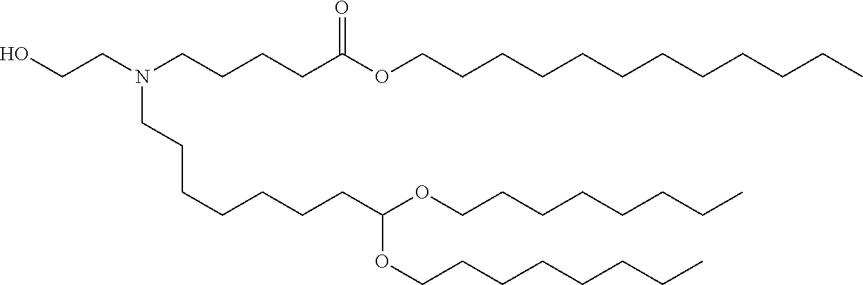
OCCN(CCCCC(OCCCCCCCCCCCC)=O)CCCCCCCC(OCCCCCCCC)OCCCCCCCC
